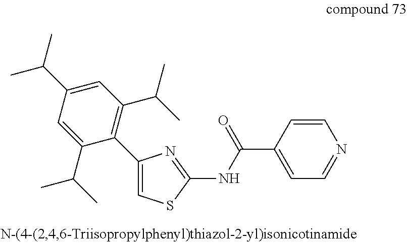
C1(C(C)C)=CC(C(C)C)=C(C2=CSC(NC(C3=CC=NC=C3)=O)=N2)C(C(C)C)=C1
